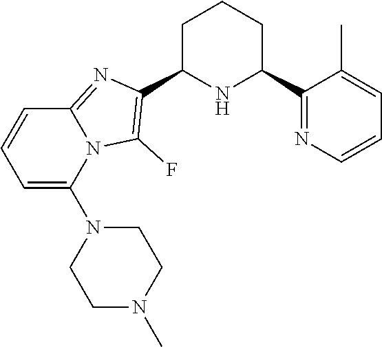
C1C(C2=C(F)N3C(=N2)C=CC=C3N2CCN(C)CC2)NC(C2=NC=CC=C2C)CC1
